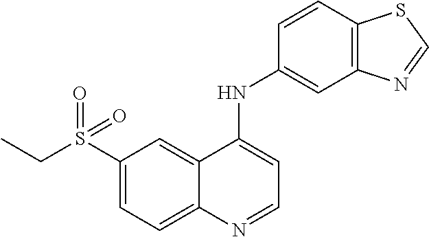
S(C1=CC=C2C(=C1)C(NC1=CC3=C(C=C1)SC=N3)=CC=N2)(CC)(=O)=O
